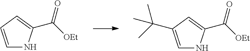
C1=CC=C(C([OEt])=O)N1.C1=C(C(C)(C)C)C=C(C([OEt])=O)N1
